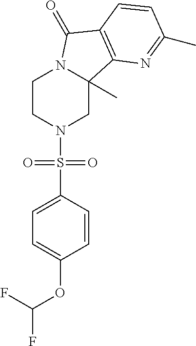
C1CN(S(C2=CC=C(OC(F)F)C=C2)(=O)=O)CC2(C)N1C(=O)C1=C2N=C(C)C=C1
